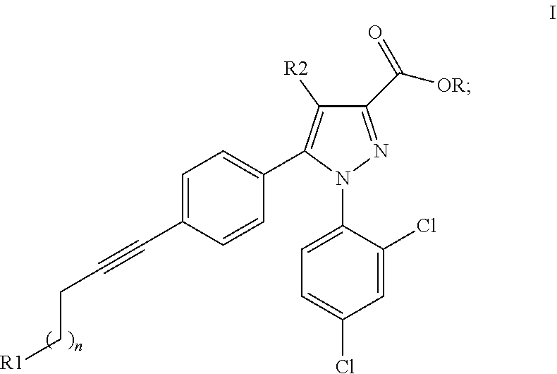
N1(C2=CC=C(Cl)C=C2Cl)N=C(C([OR])=O)C([R2])=C1C1=CC=C(C#CCC[R1])C=C1
